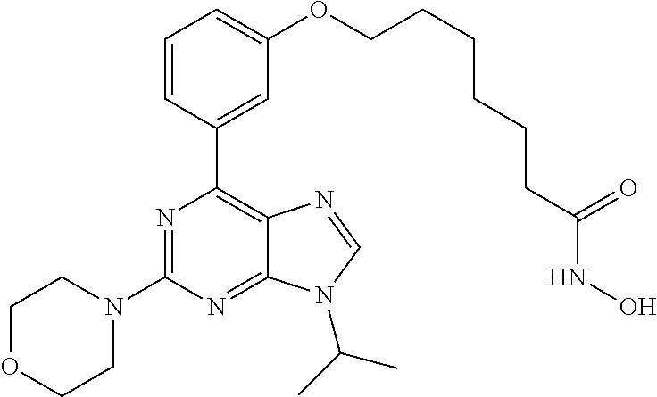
C1=CC(C2=C3C(=NC(N4CCOCC4)=N2)N(C(C)C)C=N3)=CC(OCCCCCCC(NO)=O)=C1
